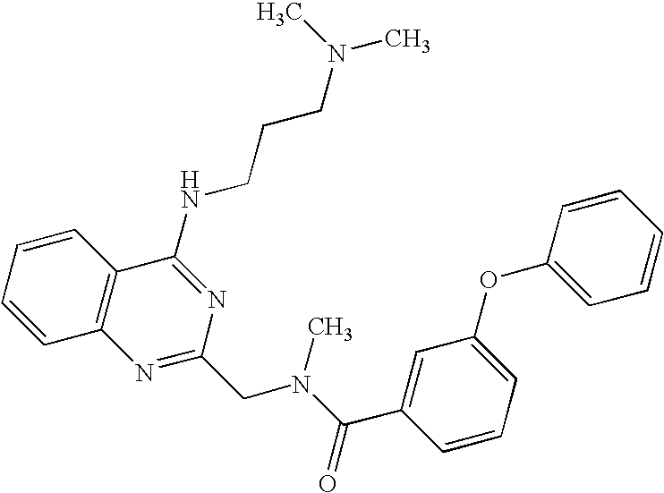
C1=CC=CC2=C1N=C(CN(C(=O)C1=CC(OC3=CC=CC=C3)=CC=C1)C)N=C2NCCCN(C)C
